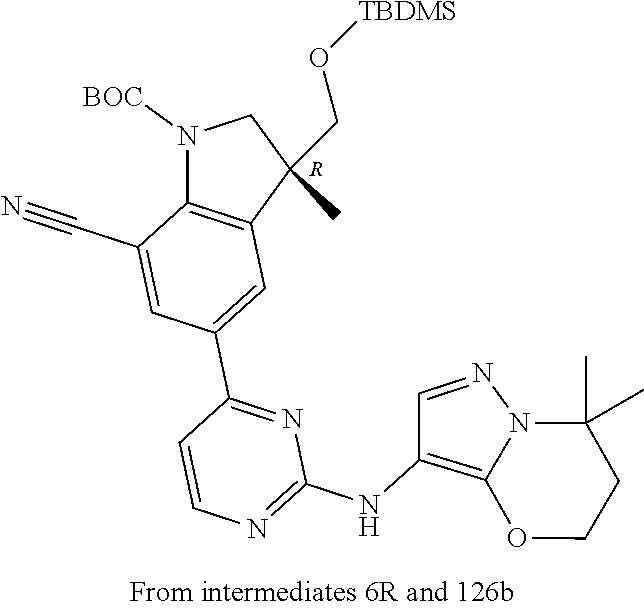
N1([BOC])C2=C(C(CO[TBDMS])(C)C1)C=C(C1=NC(NC3=C4N(N=C3)C(C)(C)CCO4)=NC=C1)C=C2C#N.[R]
